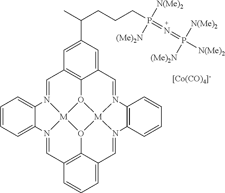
[[Co(CO)4]-].C1=N2[M]34O5C6=C1C=C(C(C)CCCP(=N=P([N(Me)2])([N(Me)2])[(Me)2N])([(Me)2N])[N(Me)2])C=C6C=N1[M]56O3C3=C(C=N4C4=CC=CC=C24)C=CC=C3C=N6C2=C1C=CC=C2
